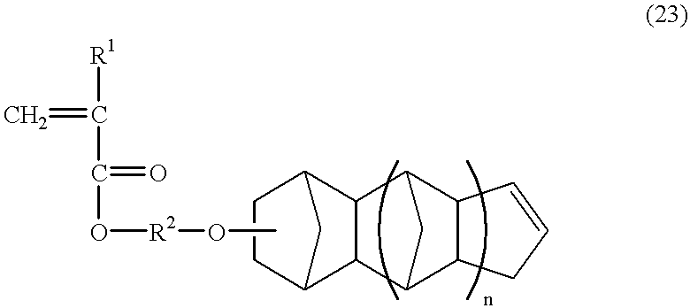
[R1]C(C(O[R2]OC)=O)=C.C1CC2C3C(C1C2)C1C2C(C3C1)CC=C2
